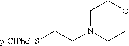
[p-ClPheTS]CCN1CCOCC1
